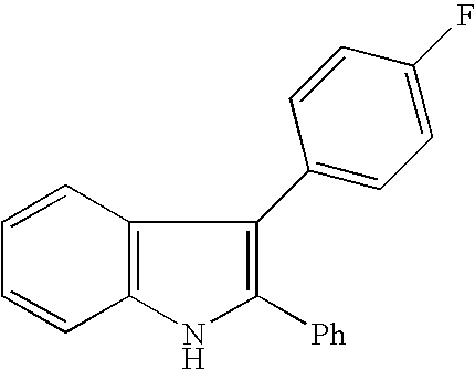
C1=CC2=C(C=C1)NC([Ph])=C2C1=CC=C(F)C=C1
